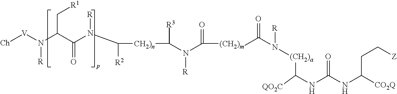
[Ch][V]N(C(C(N(C([CH2)n]C([R3])N(C([(CH2)m]C(N([R])[(CH2)a]C(NC(NC([CO2Q])CC[Z])=O)[QO2C])=O)=O)[R])[R2])[R])=O)C[R1])[R]
